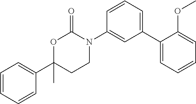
C1=CC=CC(C2(C)CCN(C3=CC(C4=CC=CC=C4OC)=CC=C3)C(=O)O2)=C1
